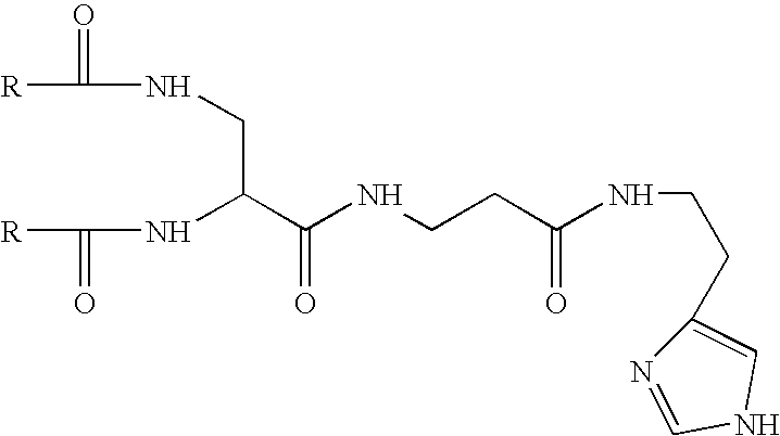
[R]C(=O)NCC(NC(=O)[R])C(NCCC(NCCC1=CNC=N1)=O)=O
